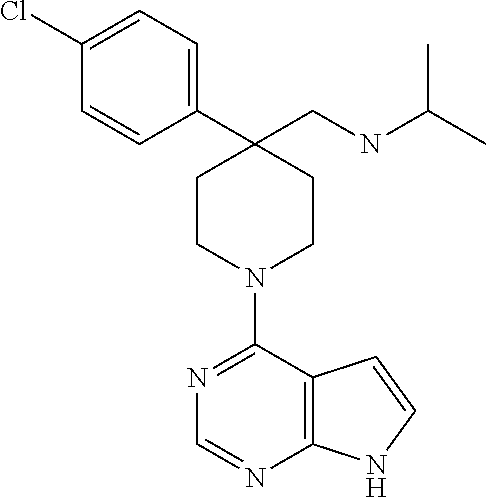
C1(N2CCC(CNC(C)C)(C3=CC=C(Cl)C=C3)CC2)=NC=NC2=C1C=CN2
